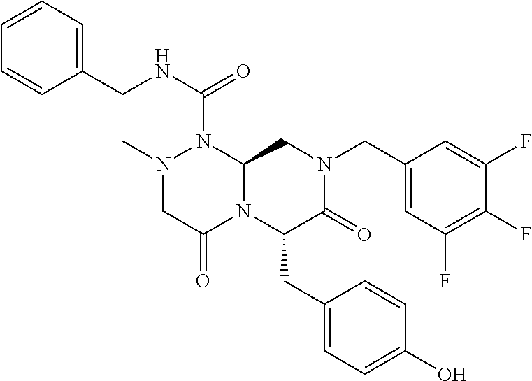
FC1=C(F)C(F)=CC(CN2C(=O)C(CC3=CC=C(O)C=C3)N3C(=O)CN(C)N(C(NCC4=CC=CC=C4)=O)C3C2)=C1
